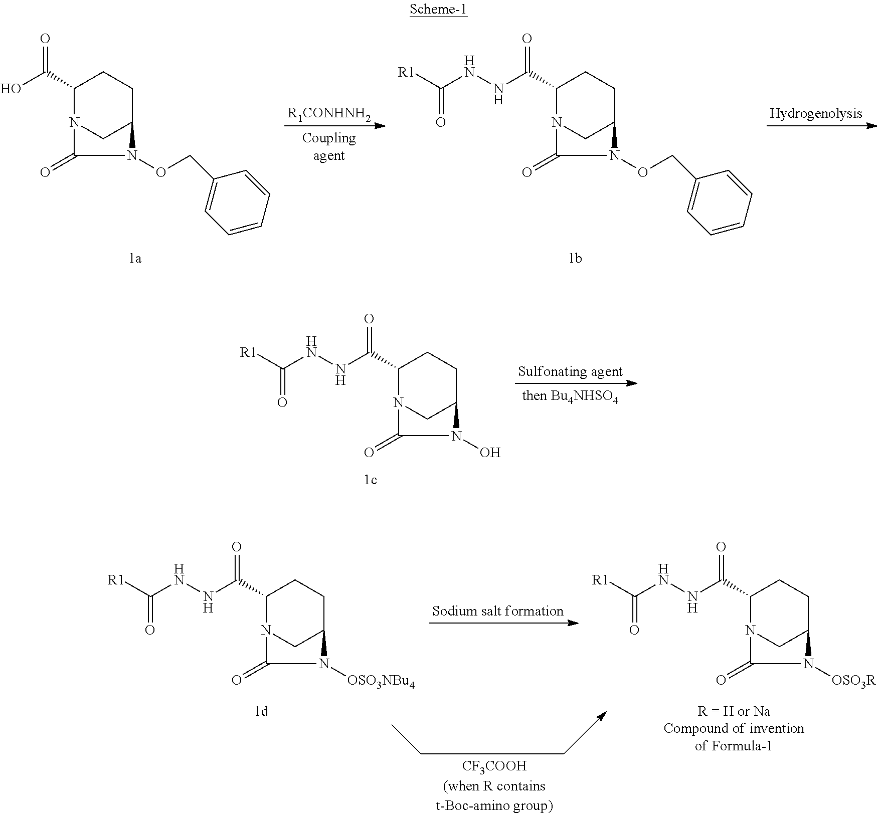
[R1CONHNH2].[Hydrogenolysis].C1(C(=O)O)N2CC(CC1)N(OCC1=CC=CC=C1)C2=O.C1(C(=O)NNC(=O)[R1])N2CC(CC1)N(OCC1=CC=CC=C1)C2=O.[Sulfonating agent].C1(C(=O)NNC(=O)[R1])N2CC(CC1)N(O)C2=O.[Sodium salt formation].C1(C(=O)NNC(=O)[R1])N2CC(CC1)N([OSO3NBu4])C2=O.C1(C(=O)NNC(=O)[R1])N2CC(CC1)N([OSO3R])C2=O
